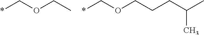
*COCC.*COCCCC(C)C
